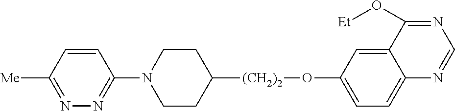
N1(C2=NN=C([Me])C=C2)CCC([(CH2)2]OC2=CC=C3C(=C2)C(O[Et])=NC=N3)CC1
